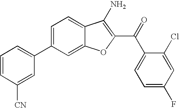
C1=CC([CN])=CC(C2=CC=C3C(=C2)OC(C(C2=CC=C(F)C=C2Cl)=O)=C3N)=C1
